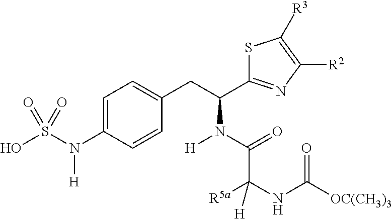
C1=C(N(S(O)(=O)=O)[H])C=CC(CC(C2=NC([R2])=C([R3])S2)N([H])C(=O)C(NC([OC(CH3)3])=O)([R5a])[H])=C1
